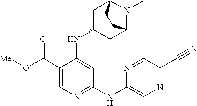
C1CC2CC(NC3=CC(NC4=CN=C(C#N)C=N4)=NC=C3C(O[Me])=O)CC1N2C
